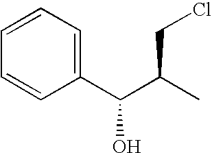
C1=CC=C(C(C(C)CCl)O)C=C1
